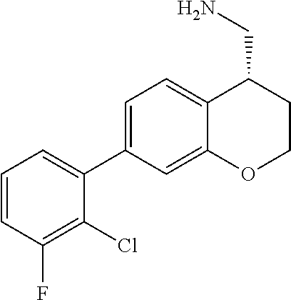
C1(C2=CC=C3C(=C2)OCCC3CN)=CC=CC(F)=C1Cl
